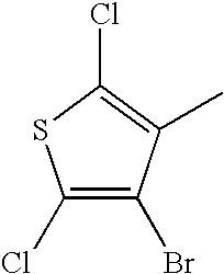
C1(Cl)=C(Br)C(C)=C(Cl)S1
